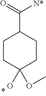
C1CC(O)(OC)CCC1C(=O)[N*]
